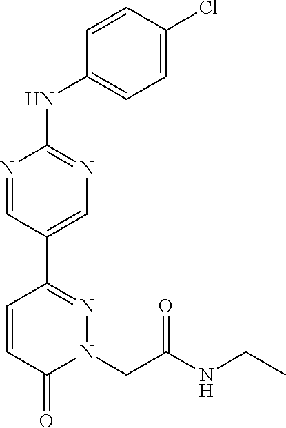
N1=CC(C2=NN(CC(NCC)=O)C(=O)C=C2)=CN=C1NC1=CC=C(Cl)C=C1
